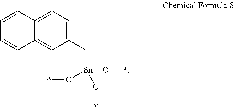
C1(C[Sn](O*)(O*)O*)=CC=C2C(=C1)C=CC=C2
